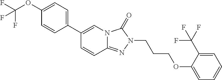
C1(OC(F)(F)F)=CC=C(C2=CN3C(=NN(CCCOC4=CC=CC=C4C(F)(F)F)C3=O)C=C2)C=C1
